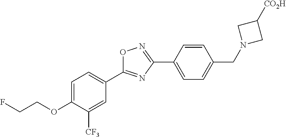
C1=C(OCCF)C([CF3])=CC(C2=NC(C3=CC=C(CN4CC([CO2H])C4)C=C3)=NO2)=C1
